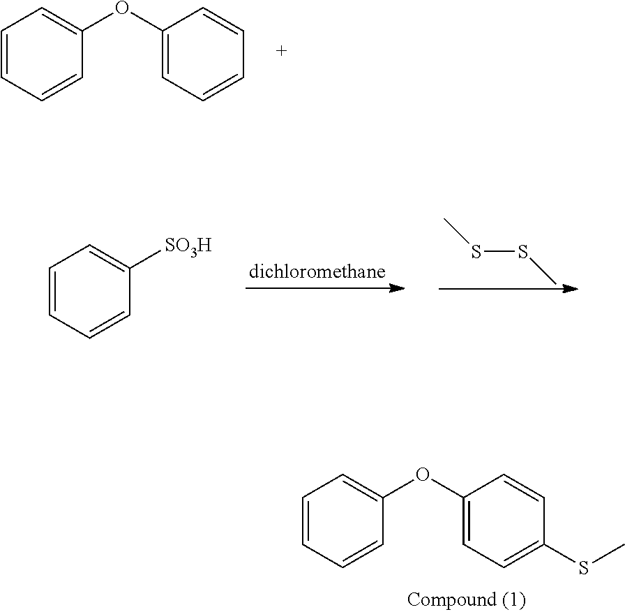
C1=C(OC2=CC=CC=C2)C=CC=C1.C1=CC=CC([SO3H])=C1.S(SC)C.C1=C(OC2=CC=C(SC)C=C2)C=CC=C1
